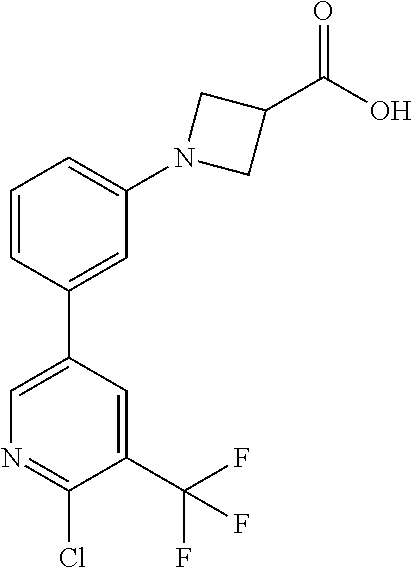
C1=CC(C2=CN=C(Cl)C(C(F)(F)F)=C2)=CC(N2CC(C(O)=O)C2)=C1
